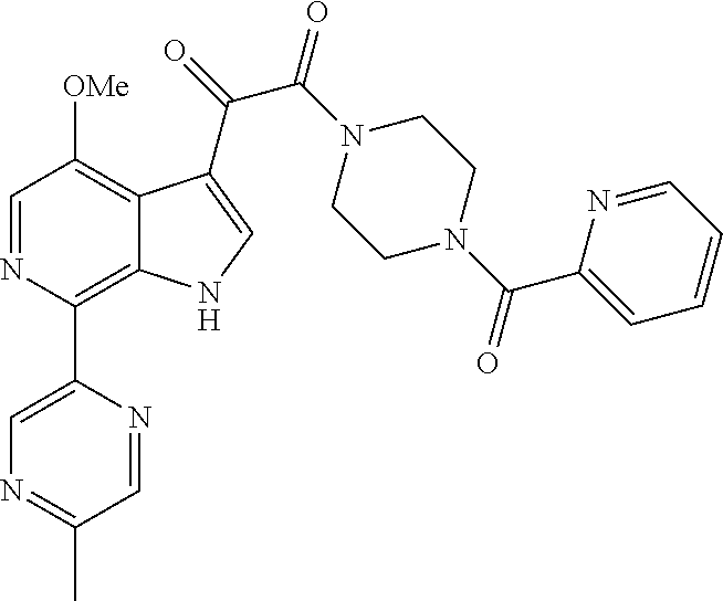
C1(C2=C3C(=C([OMe])C=N2)C(C(=O)C(N2CCN(C(C4=CC=CC=N4)=O)CC2)=O)=CN3)=CN=C(C)C=N1
